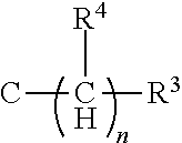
C([R3])(C)[R4]
